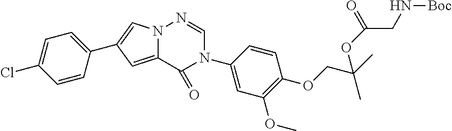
C12=CC(C3=CC=C(Cl)C=C3)=CN1N=CN(C1=CC(OC)=C(OCC(C)(C)OC(CN[Boc])=O)C=C1)C2=O
